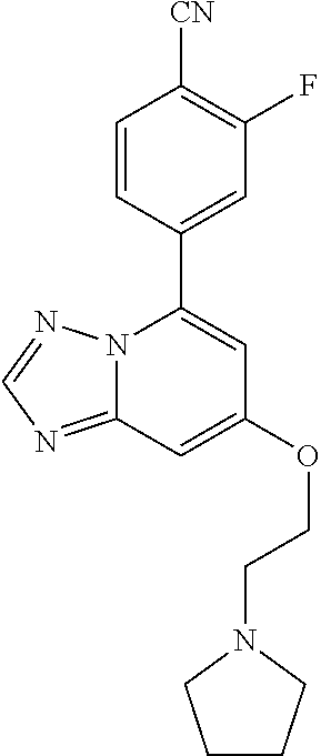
C12=NC=NN1C(C1=CC(F)=C([CN])C=C1)=CC(OCCN1CCCC1)=C2
